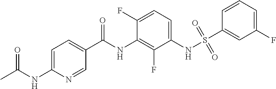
S(NC1=CC=C(F)C(NC(C2=CC=C(NC(C)=O)N=C2)=O)=C1F)(=O)(=O)C1=CC(F)=CC=C1
